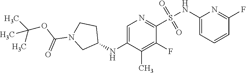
C1(NC2=CN=C(S(=O)(=O)NC3=CC=CC(F)=N3)C(F)=C2C)CCN(C(OC(C)(C)C)=O)C1
